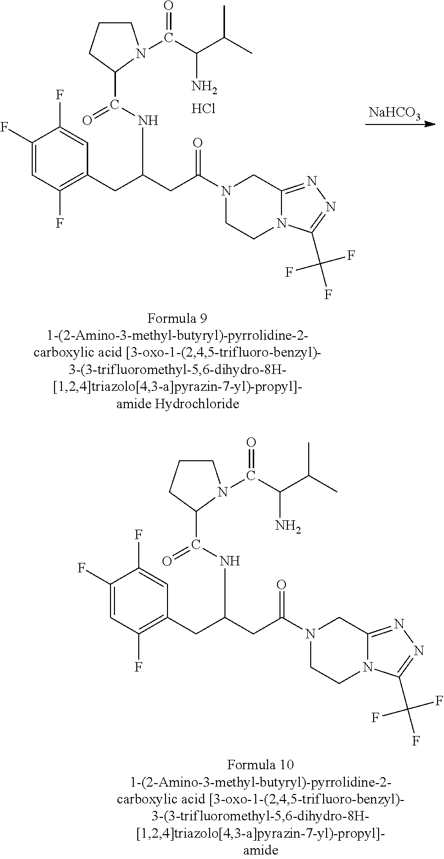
C1CCC(C(NC(CC(N2CCN3C(=NN=C3C(F)(F)F)C2)=O)CC2=C(F)C=C(F)C(F)=C2)=O)N1C(C(C(C)C)N)=O.Cl.[NaHCO3].C1CCC(C(NC(CC(N2CCN3C(=NN=C3C(F)(F)F)C2)=O)CC2=C(F)C=C(F)C(F)=C2)=O)N1C(C(C(C)C)N)=O
